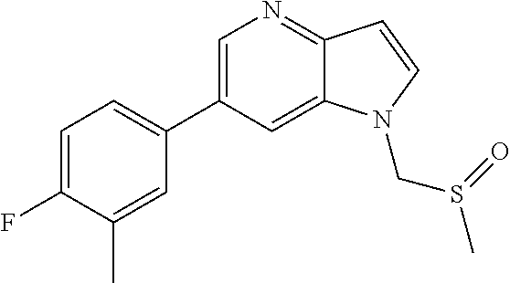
C1=C(C2=CC=C(F)C(C)=C2)C=C2C(=N1)C=CN2CS(C)=O
